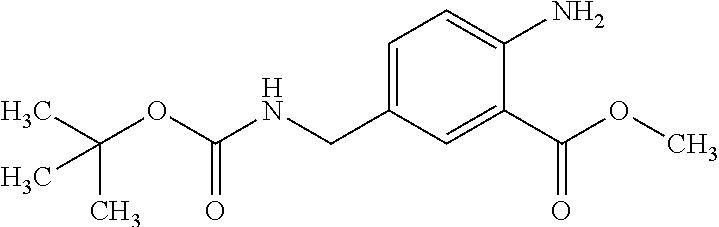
C1=C(CNC(=O)OC(C)(C)C)C=C(C(OC)=O)C(N)=C1
